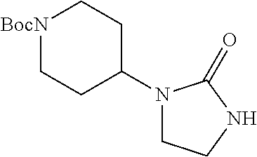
[BocN]1CCC(N2CCNC2=O)CC1
